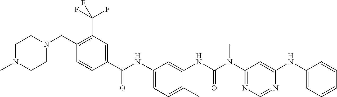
C1(C(NC2=CC=C(C)C(NC(N(C3=NC=NC(NC4=CC=CC=C4)=C3)C)=O)=C2)=O)=CC(C(F)(F)F)=C(CN2CCN(C)CC2)C=C1
